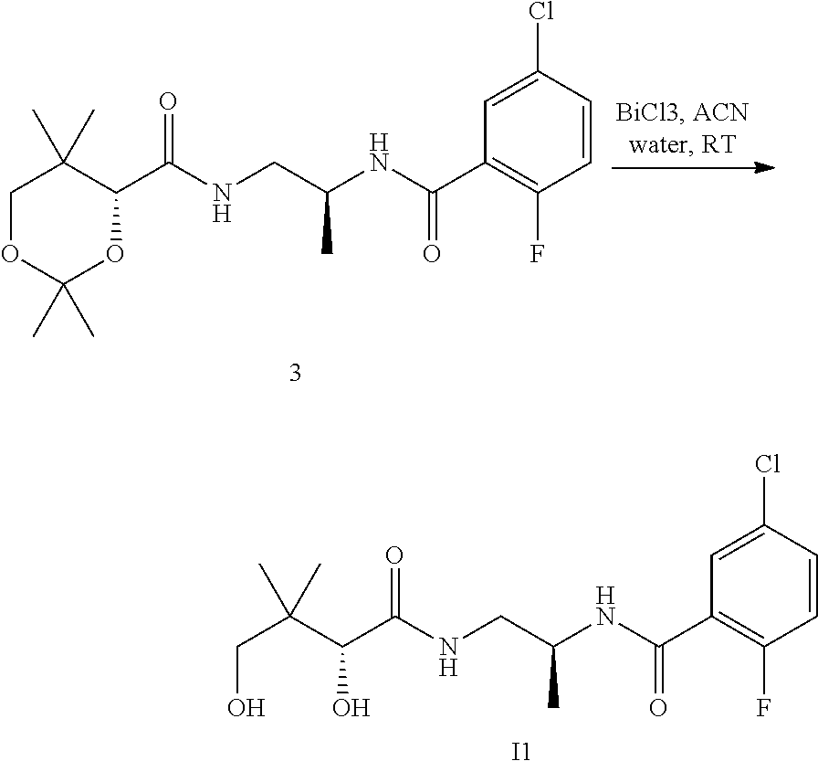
C1(C(NCC(NC(C2=C(F)C=CC(Cl)=C2)=O)C)=O)C(C)(C)COC(C)(C)O1.C(C(NCC(NC(C1=C(F)C=CC(Cl)=C1)=O)C)=O)(C(CO)(C)C)O.[I1]
